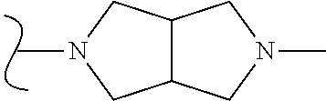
CN1CC2C(C1)CN(C)C2
